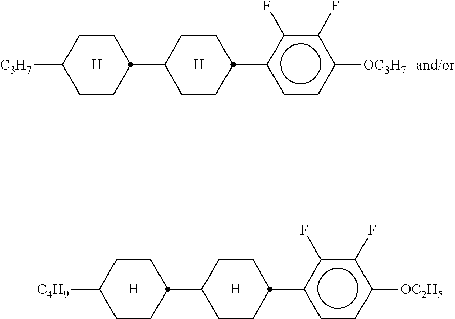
C1CC(C2CCC(c3ccc([OC2H5])c(F)c3F)CC2)CCC1[C4H9].[H].[H].C1CC(C2CCC(c3ccc([OC3H7])c(F)c3F)CC2)CCC1[C3H7].[H].[H]
